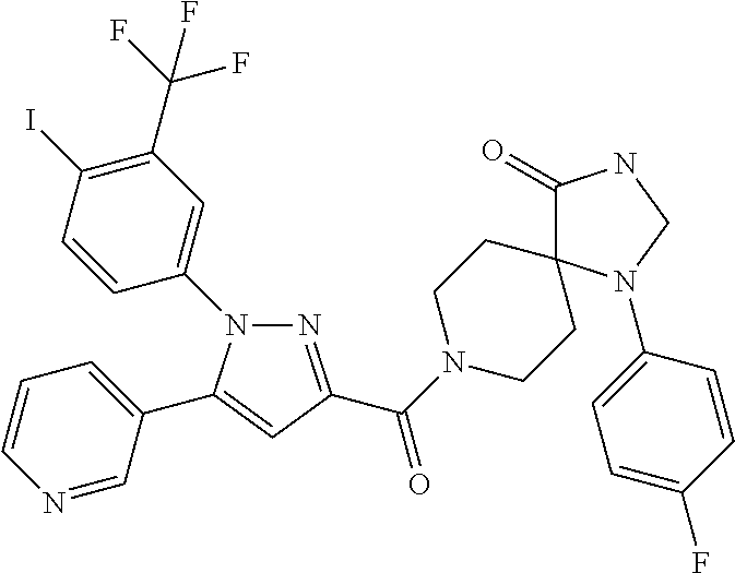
C1(N2N=C(C(=O)N3CCC4(C(=O)NCN4C4=CC=C(F)C=C4)CC3)C=C2C2=CC=CN=C2)=CC(C(F)(F)F)=C(I)C=C1
